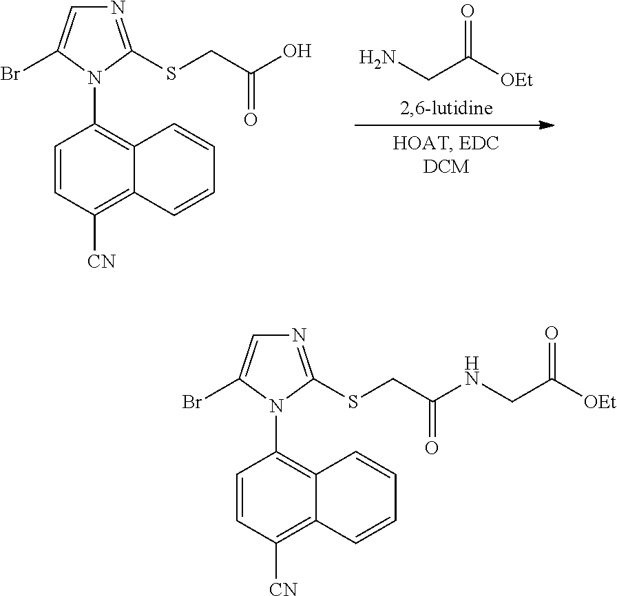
NCC([OEt])=O.C1=CC([CN])=C2C(=C1N1C(SCC(O)=O)=NC=C1Br)C=CC=C2.C1=CC([CN])=C2C(=C1N1C(SCC(NCC([OEt])=O)=O)=NC=C1Br)C=CC=C2
